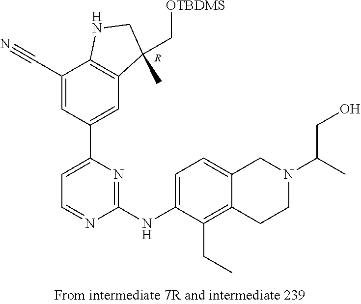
[R].C1(C#N)=CC(C2=CC=NC(NC3=CC=C4C(=C3CC)CCN(C(C)CO)C4)=N2)=CC2=C1NCC2(C)C[OTBDMS]
